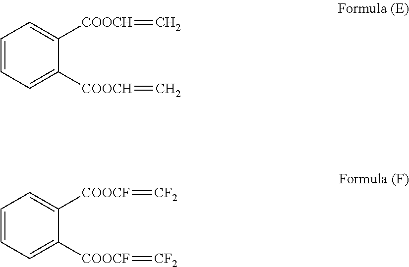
C1=CC=C([COOCH]=C)C([COOCH]=C)=C1.C1=CC=C([COOCF]=[CF2])C([COOCF]=[CF2])=C1
